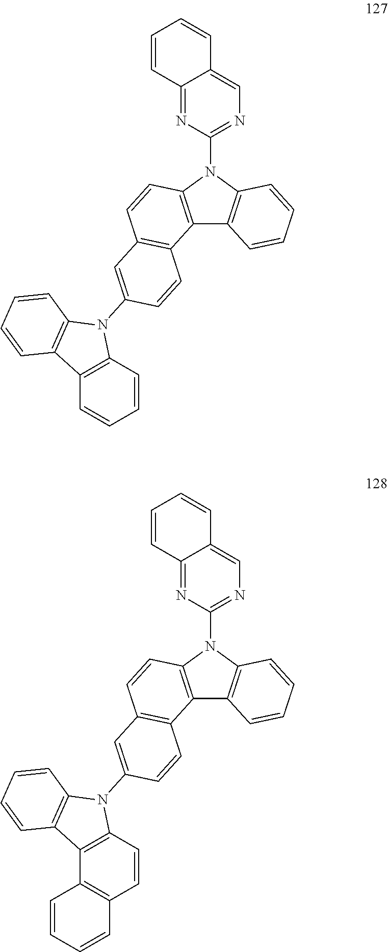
C12=C(N(C3=NC=C4C(=N3)C=CC=C4)C3=C1C=CC=C3)C=CC1=C2C=CC(N2C3=C(C=CC=C3)C3=C2C=CC=C3)=C1.C12=C(N(C3=NC=C4C(=N3)C=CC=C4)C3=C1C=CC=C3)C=CC1=C2C=CC(N2C3=C(C4=C(C=C3)C=CC=C4)C3=C2C=CC=C3)=C1
